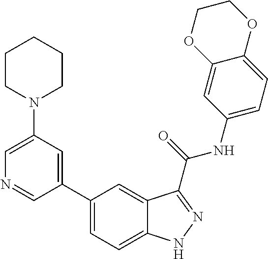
C1(N2CCCCC2)=CN=CC(C2=CC=C3C(=C2)C(C(NC2=CC=C4C(=C2)OCCO4)=O)=NN3)=C1
